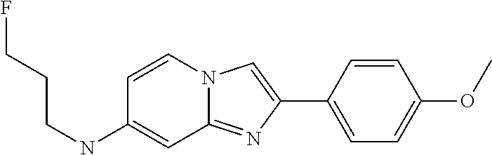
C1=C(OC)C=CC(C2=CN3C(=N2)C=C(NCCCF)C=C3)=C1
